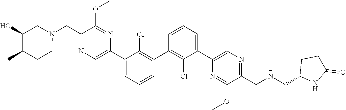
C1(C2=C(Cl)C(C3=CN=C(CN4CC(O)C(C)CC4)C(OC)=N3)=CC=C2)=C(Cl)C(C2=CN=C(CNCC3NC(=O)CC3)C(OC)=N2)=CC=C1
